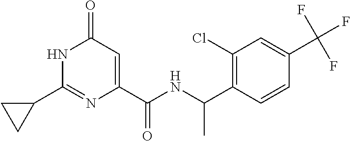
C1(=O)C=C(C(NC(C2=C(Cl)C=C(C(F)(F)F)C=C2)C)=O)N=C(C2CC2)N1
